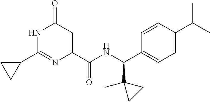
N1C(C2CC2)=NC(C(NC(C2=CC=C(C(C)C)C=C2)C2(C)CC2)=O)=CC1=O
